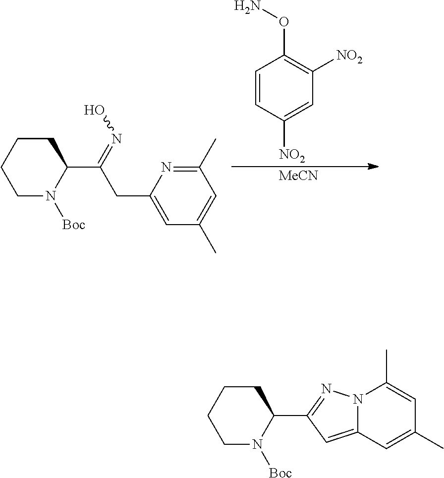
C1CCCN([Boc])C1C(=NO)CC1=CC(C)=CC(C)=N1.C1=CC([NO2])=CC([NO2])=C1ON.[MeCN].N12C(=CC(C3N([Boc])CCCC3)=N1)C=C(C)C=C2C
